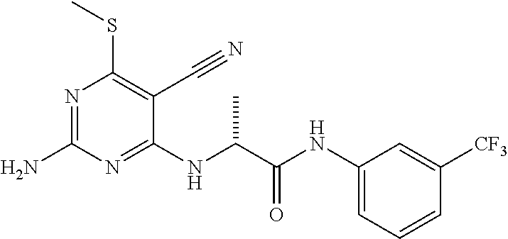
N1=C(N)N=C(NC(C(NC2=CC=CC([CF3])=C2)=O)C)C(C#N)=C1SC
